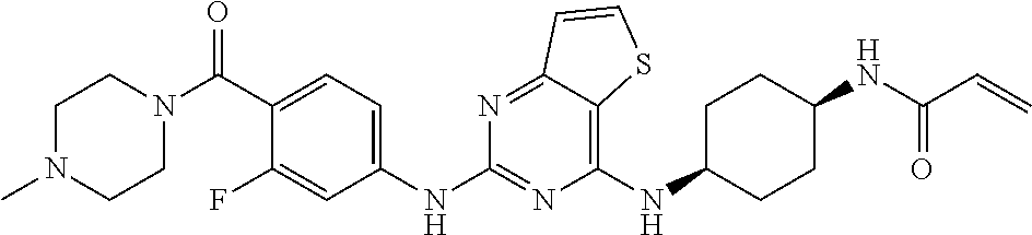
C1(NC2CCC(NC(C=C)=O)CC2)=C2C(=NC(NC3=CC=C(C(N4CCN(C)CC4)=O)C(F)=C3)=N1)C=CS2
